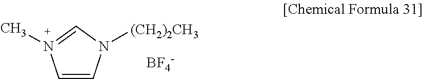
C1=CN([(CH2)2CH3])C=N1C.[BF4-]
